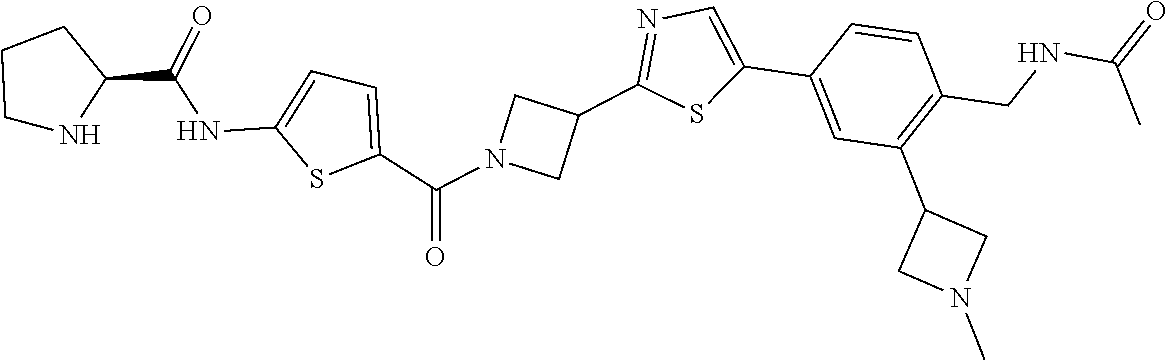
N1CCCC1C(NC1=CC=C(C(N2CC(C3=NC=C(C4=CC(C5CN(C)C5)=C(CNC(=O)C)C=C4)S3)C2)=O)S1)=O
